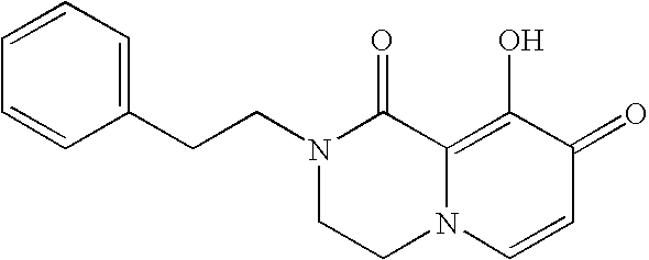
C1=CC=C(CCN2CCN3C(=C(O)C(=O)C=C3)C2=O)C=C1
